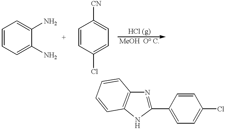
C1=CC=C(N)C(N)=C1.C1=CC(Cl)=CC=C1[CN].C1(C2=CC=C(Cl)C=C2)=NC2=C(N1)C=CC=C2
